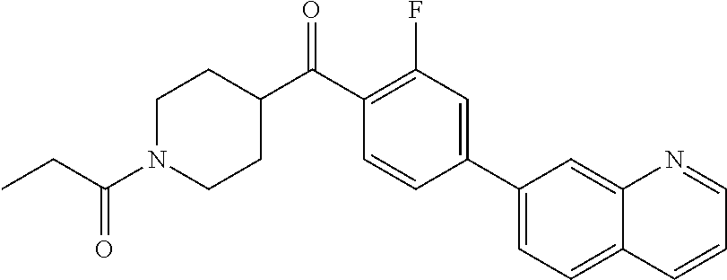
C1(C(C2CCN(C(CC)=O)CC2)=O)=C(F)C=C(C2=CC=C3C(=C2)N=CC=C3)C=C1
